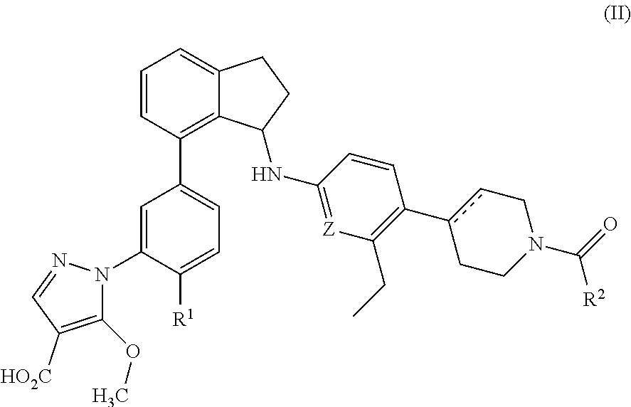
C1=CC(C2=CC=C([R1])C(N3C(OC)=C([HO2C])C=N3)=C2)=C2C(=C1)CCC2NC1=[Z]C(CC)=C(c2cCN(C([R2])=O)CC2)C=C1
